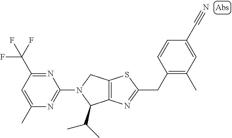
C1(C)=CC(C(F)(F)F)=NC(N2C(C(C)C)C3=C(C2)SC(CC2=C(C)C=C(C#N)C=C2)=N3)=N1
